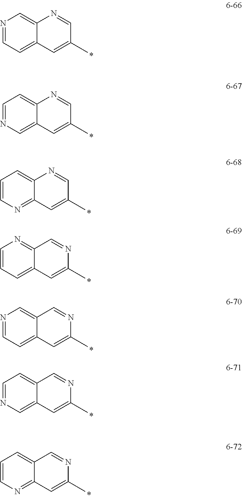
N1=CC=C2C(=C1)N=CC(C)=C2.C1=NC=C2C(=C1)N=CC(C)=C2.C1=CN=C2C(=C1)N=CC(C)=C2.C1=CC=C2C(=N1)C=NC(C)=C2.N1=CC=C2C(=C1)C=NC(C)=C2.C1=NC=C2C(=C1)C=NC(C)=C2.C1=CN=C2C(=C1)C=NC(C)=C2
